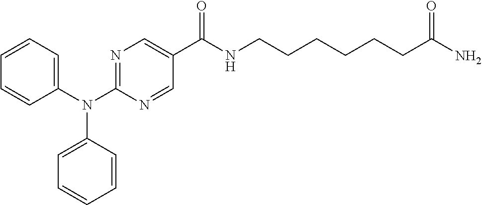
C1(N(C2=CC=CC=C2)C2=CC=CC=C2)=NC=C(C(NCCCCCCC(N)=O)=O)C=N1
